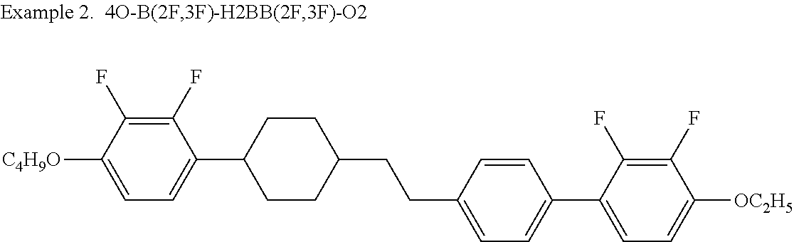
C1=C([C4H9O])C(F)=C(F)C(C2CCC(CCC3=CC=C(C4=CC=C([OC2H5])C(F)=C4F)C=C3)CC2)=C1
